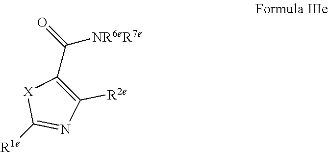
C1(C([NR6eR7e])=O)=C([R2e])N=C([R1e])[X]1
